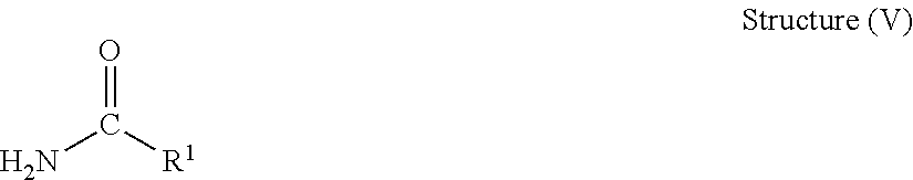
NC([R1])=O
